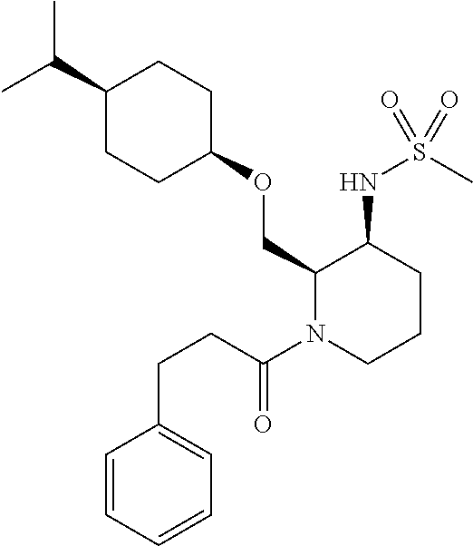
C(C)(C)C1CCC(OCC2N(C(CCC3=CC=CC=C3)=O)CCCC2NS(C)(=O)=O)CC1
